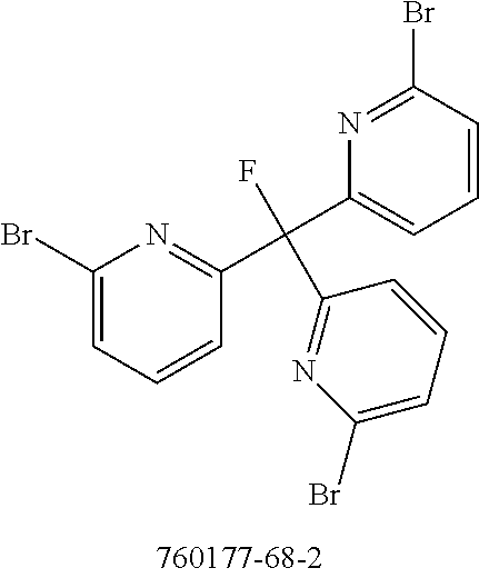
C1(Br)=CC=CC(C(C2=CC=CC(Br)=N2)(F)C2=NC(Br)=CC=C2)=N1
